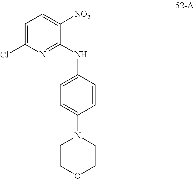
C1=C(Cl)N=C(NC2=CC=C(N3CCOCC3)C=C2)C([NO2])=C1
